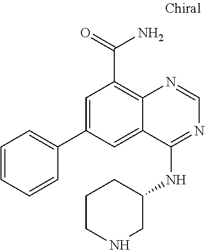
C1=C(C2=CC=CC=C2)C=C2C(=C1C(N)=O)N=CN=C2NC1CCCNC1
